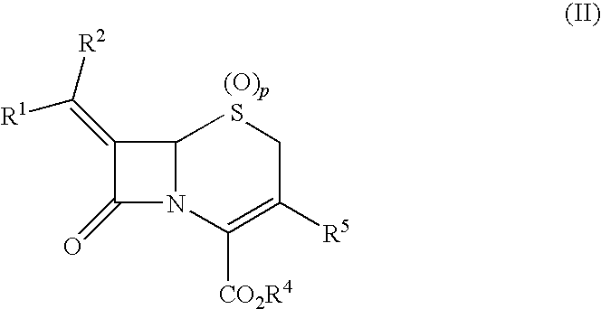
C1(=C([R1])[R2])C(=O)N2C1[(O)p S]CC([R5])=C2[CO2R4]
